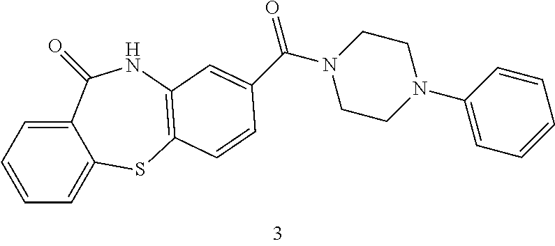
C12=CC=CC=C1SC1=C(NC2=O)C=C(C(N2CCN(C3=CC=CC=C3)CC2)=O)C=C1
